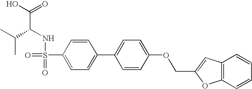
OC(=O)C(NS(=O)(=O)C1=CC=C(C2=CC=C(OCC3=CC4=C(O3)C=CC=C4)C=C2)C=C1)C(C)C
